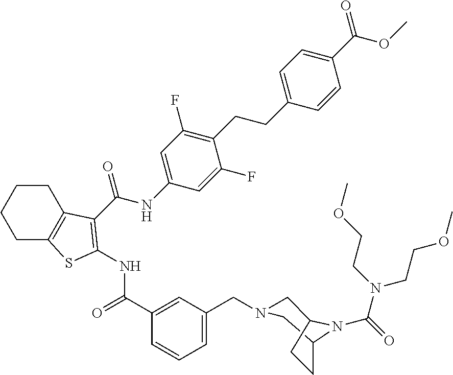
C1C2=C(CCC1)C(C(NC1=CC(F)=C(CCC3=CC=C(C(OC)=O)C=C3)C(F)=C1)=O)=C(NC(=O)C1=CC(CN3CC4N(C(=O)N(CCOC)CCOC)C(C3)CC4)=CC=C1)S2
